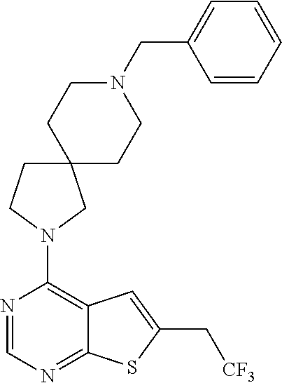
C1(N2CC3(CCN(CC4=CC=CC=C4)CC3)CC2)=C2C(=NC=N1)SC(C[CF3])=C2
